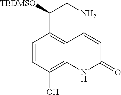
C1=CC(O)=C2C(=C1C([TBDMSO])CN)C=CC(=O)N2
